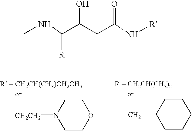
[CH2CH2]N1CCOCC1.CC1CCCCC1.CNC(C(CC(N[R])=O)O)[R]
